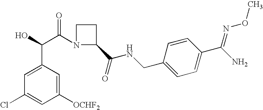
C1=C(C(O)C(=O)N2CCC2C(NCC2=CC=C(C(=NOC)N)C=C2)=O)C=C([OCHF2])C=C1Cl
